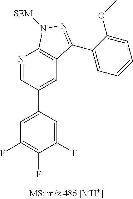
C1=C(F)C(F)=C(F)C=C1C1=CC2=C(N=C1)N([SEM])N=C2C1=CC=CC=C1OC
